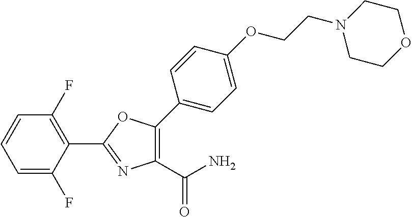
C1=C(F)C(C2=NC(C(N)=O)=C(C3=CC=C(OCCN4CCOCC4)C=C3)O2)=C(F)C=C1
